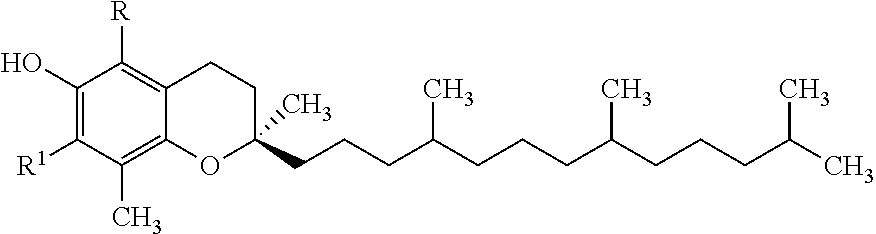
C1(O)=C([R1])C(C)=C2C(=C1[R])CCC(CCCC(CCCC(CCCC(C)C)C)C)(C)O2
